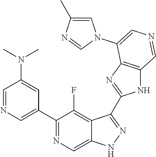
C1(C2=CN=CC(N(C)C)=C2)=NC=C2C(=C1F)C(C1=NC3=C(N1)C=NC=C3N1C=C(C)N=C1)=NN2
